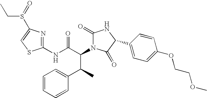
C1(NC(C(N2C(=O)NC(C3=CC=C(OCCOC)C=C3)C2=O)C(C2=CC=CC=C2)C)=O)=NC(S(CC)=O)=CS1
